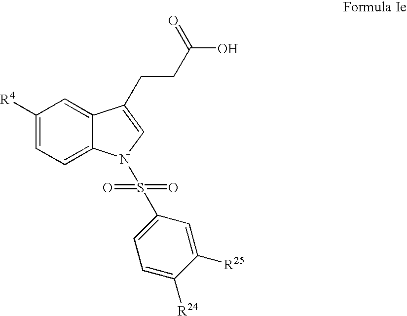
C1([R4])=CC=C2C(=C1)C(CCC(O)=O)=CN2S(=O)(=O)C1=CC=C([R24])C([R25])=C1
